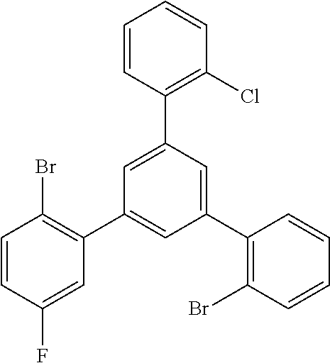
C1=CC(F)=CC(C2=CC(C3=C(Br)C=CC=C3)=CC(C3=C(Cl)C=CC=C3)=C2)=C1Br
